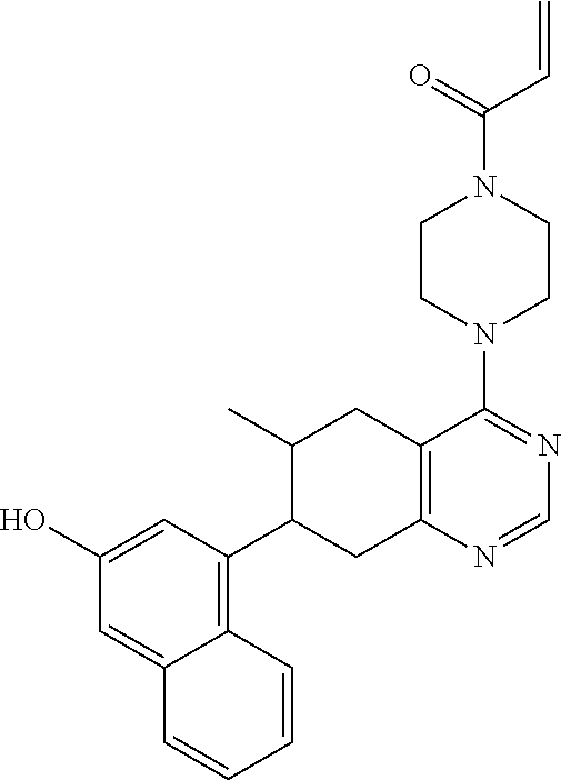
C12=C(C3CC4=C(CC3C)C(N3CCN(C(=O)C=C)CC3)=NC=N4)C=C(O)C=C1C=CC=C2
